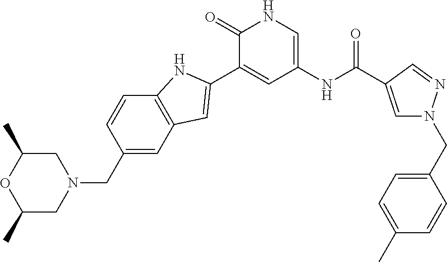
C1C(C)OC(C)CN1CC1=CC2=C(C=C1)NC(C1=CC(NC(C3=CN(CC4=CC=C(C)C=C4)N=C3)=O)=CNC1=O)=C2
